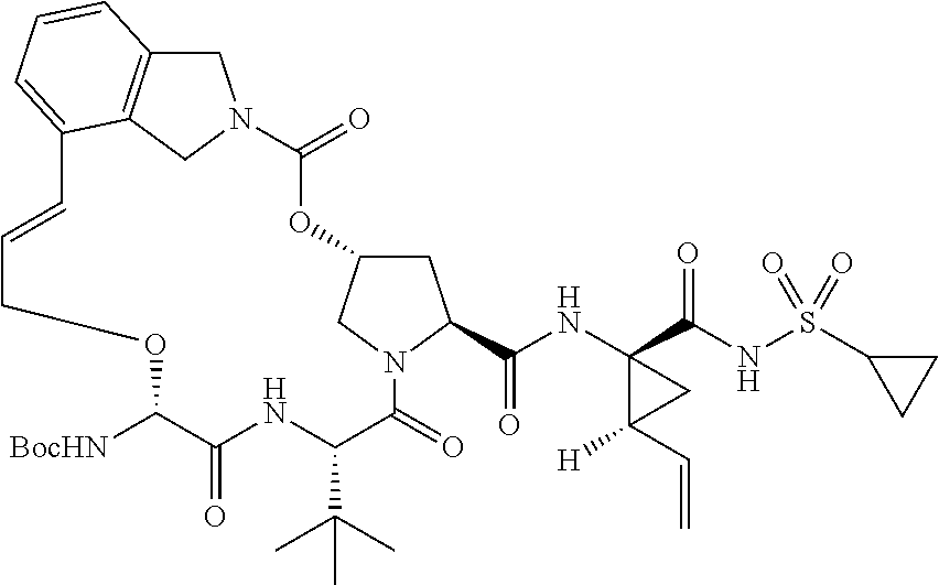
C1C2CN(C1C(NC1(C(NS(C3CC3)(=O)=O)=O)C([H])(C=C)C1)=O)C(=O)C(C(C)(C)C)NC(=O)C([BocHN])OCC=CC1=CC=CC3=C1CN(C(=O)O2)C3
